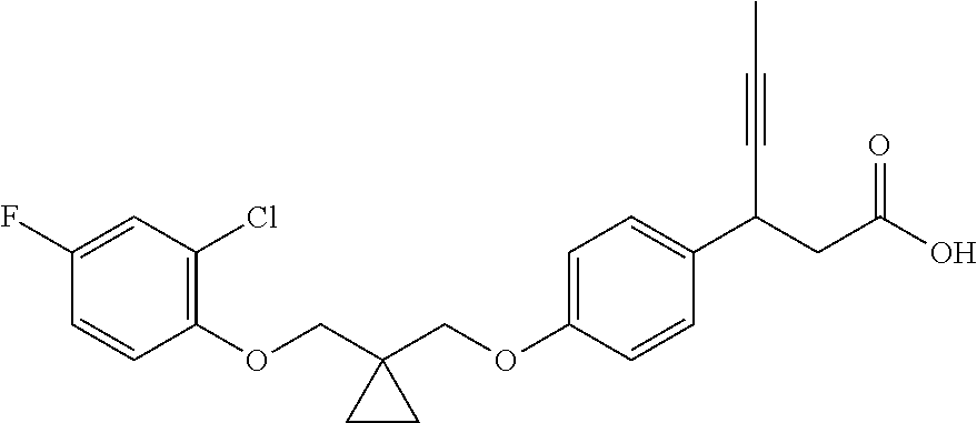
C1(OCC2(COC3=CC=C(C(CC(O)=O)C#CC)C=C3)CC2)=C(Cl)C=C(F)C=C1
